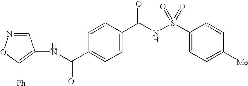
C1=NOC([Ph])=C1NC(C1=CC=C(C(NS(C2=CC=C([Me])C=C2)(=O)=O)=O)C=C1)=O
